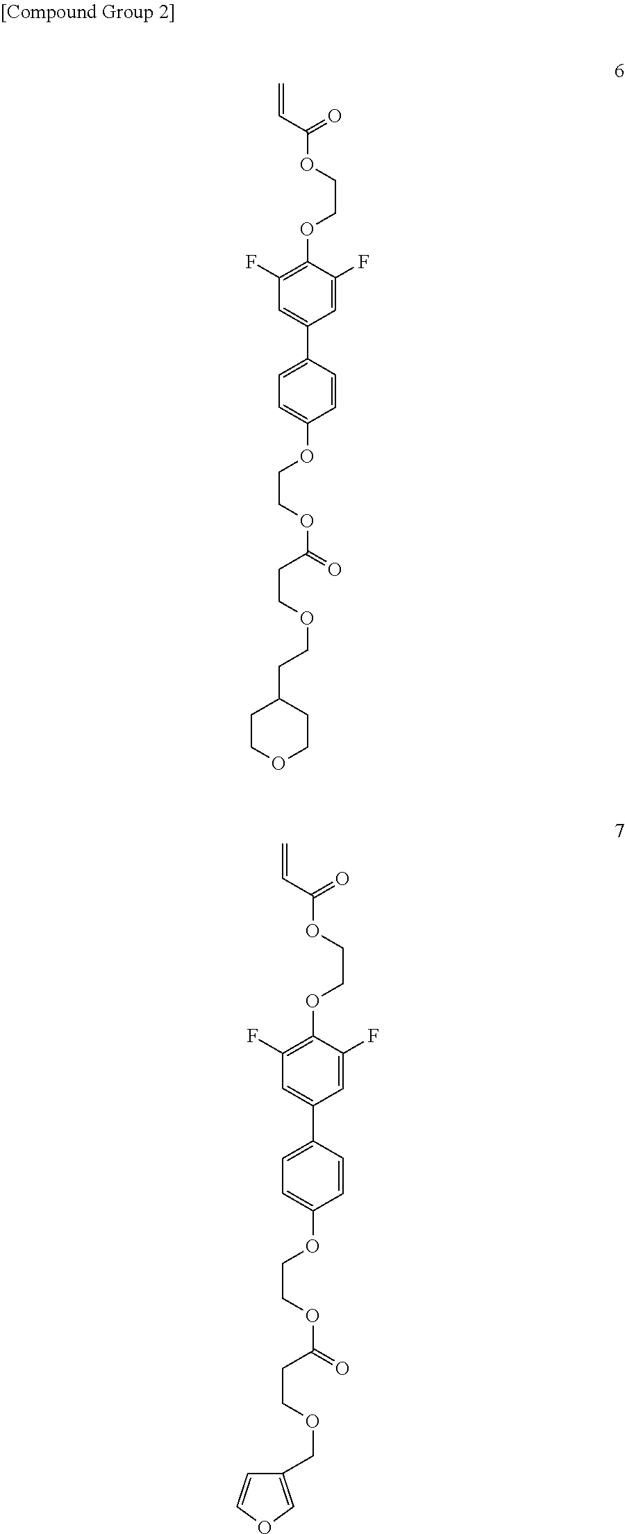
C1(OCCOC(C=C)=O)=C(F)C=C(C2=CC=C(OCCOC(=O)CCOCCC3CCOCC3)C=C2)C=C1F.C1(OCCOC(C=C)=O)=C(F)C=C(C2=CC=C(OCCOC(=O)CCOCC3=COC=C3)C=C2)C=C1F
